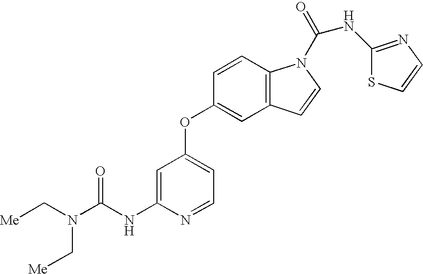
N(C(NC1=CC(OC2=CC3=C(C=C2)N(C(=O)NC2=NC=CS2)C=C3)=CC=N1)=O)(C[Me])C[Me]
